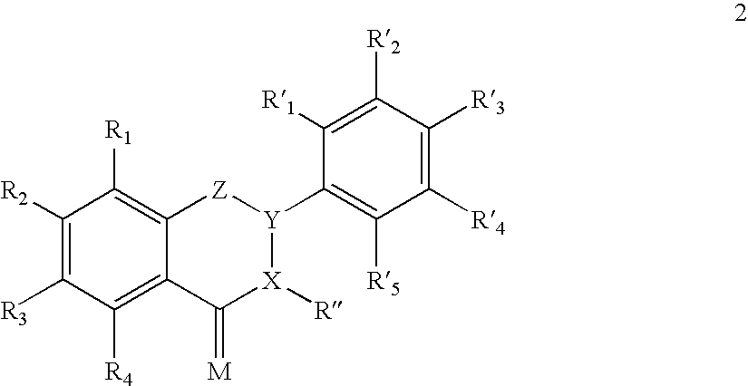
C1([R2])=C([R3])C([R4])=C2C(=C1[R1])[Z][Y](C1=C([R5])C([R4])=C([R3])C([R2])=C1[R1])[X]([R])C2=[M]
